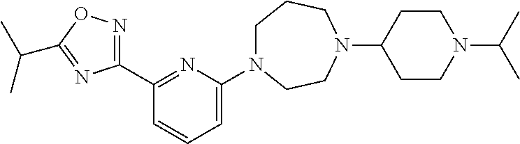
C1=C(N2CCCN(C3CCN(C(C)C)CC3)CC2)N=C(C2=NOC(C(C)C)=N2)C=C1
